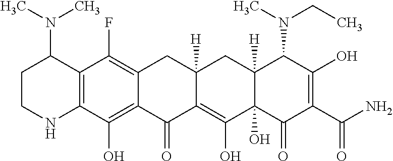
C12=C(C(O)=C3C(=C1F)CC1([H])CC4([H])C(N(CC)C)C(O)=C(C(=O)N)C(=O)C4(O)C(O)=C1C3=O)NCCC2N(C)C
